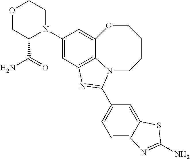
C12=C3C=C(N4CCOCC4C(N)=O)C=C1OCCCCN2C(C1=CC=C2C(=C1)SC(N)=N2)=N3
